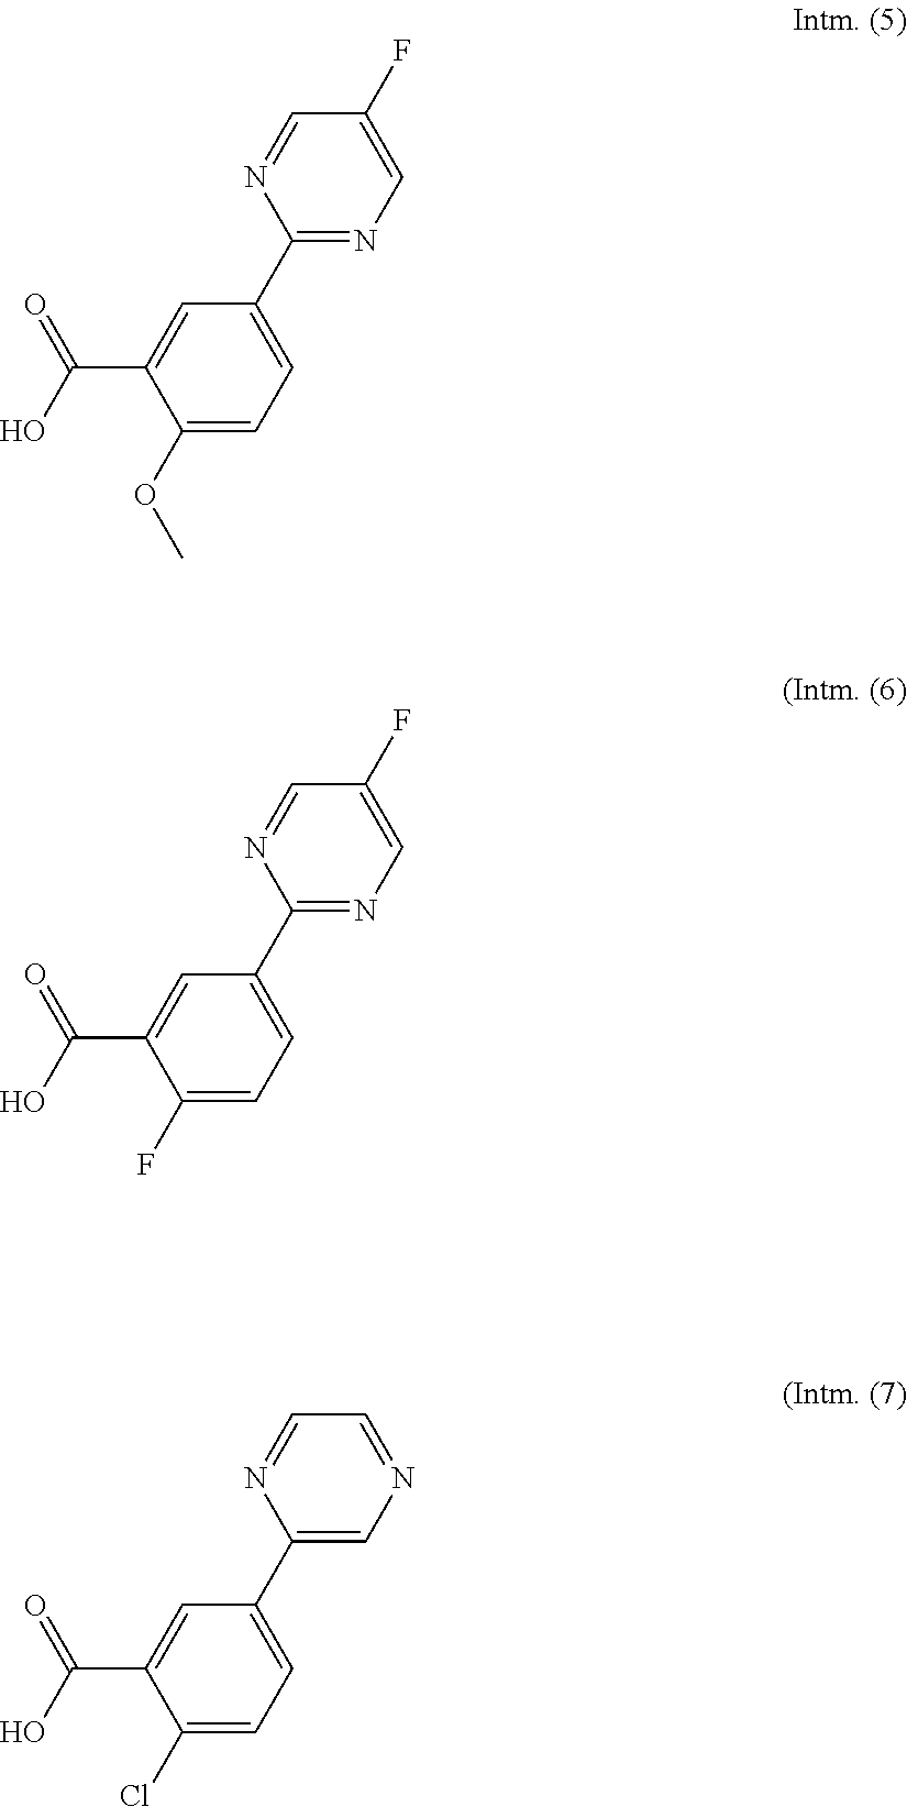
C1=C(C2=NC=C(F)C=N2)C=C(C(=O)O)C(OC)=C1.C1=C(C2=NC=C(F)C=N2)C=C(C(=O)O)C(F)=C1.C1=C(C2=CN=CC=N2)C=C(C(=O)O)C(Cl)=C1
